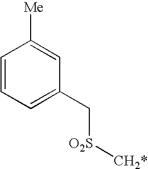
C1=CC=C(C[O2S][CH2*])C=C1[Me]
